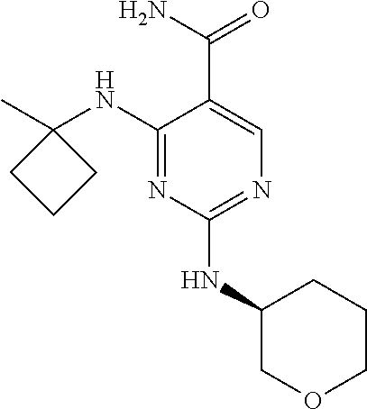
C1(NC2(C)CCC2)=NC(NC2COCCC2)=NC=C1C(N)=O
